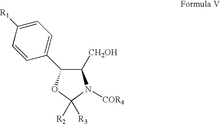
C1=CC(C2C([CH2OH])N([COR4])C([R2])([R3])O2)=CC=C1[R1]
